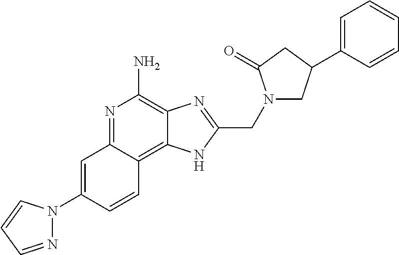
C1=C(N2N=CC=C2)C=CC2=C3C(=C(N)N=C12)N=C(CN1CC(C2=CC=CC=C2)CC1=O)N3
